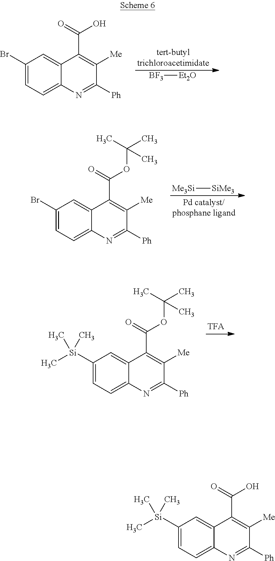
[BF3][Et2O].C1(Br)=CC=C2C(=C1)C(C(=O)O)=C([Me])C([Ph])=N2.[Me3Si][SiMe3].C1(Br)=CC=C2C(=C1)C(C(=O)OC(C)(C)C)=C([Me])C([Ph])=N2.C1([Si](C)(C)C)=CC=C2C(=C1)C(C(=O)OC(C)(C)C)=C([Me])C([Ph])=N2.C1([Si](C)(C)C)=CC=C2C(=C1)C(C(=O)O)=C([Me])C([Ph])=N2
